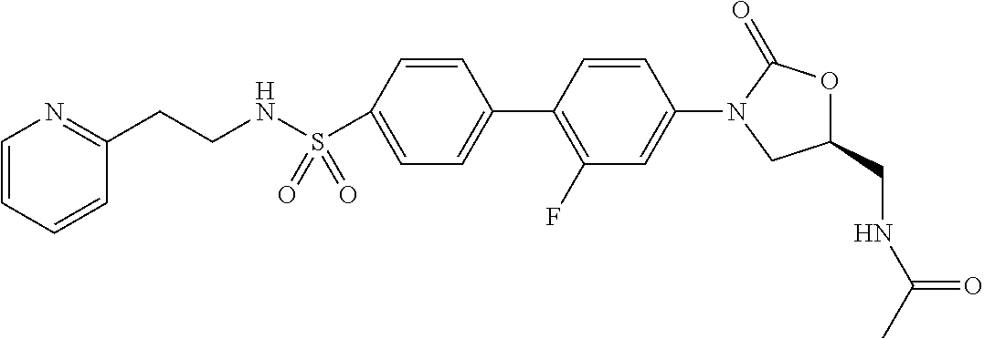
C1(CNC(C)=O)OC(=O)N(C2=CC(F)=C(C3=CC=C(S(NCCC4=NC=CC=C4)(=O)=O)C=C3)C=C2)C1
